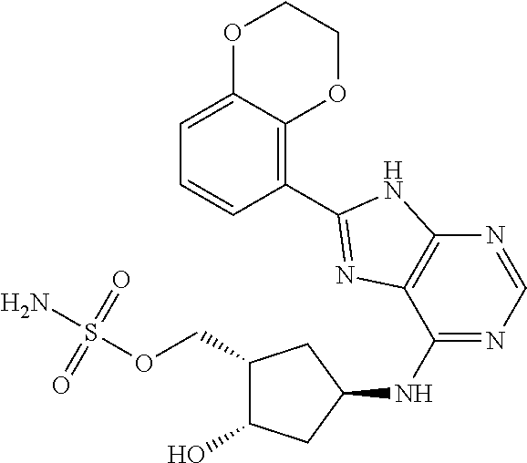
C1=C2C(=C(C3=NC4=C(N=CN=C4NC4CC(COS(N)(=O)=O)C(O)C4)N3)C=C1)OCCO2
